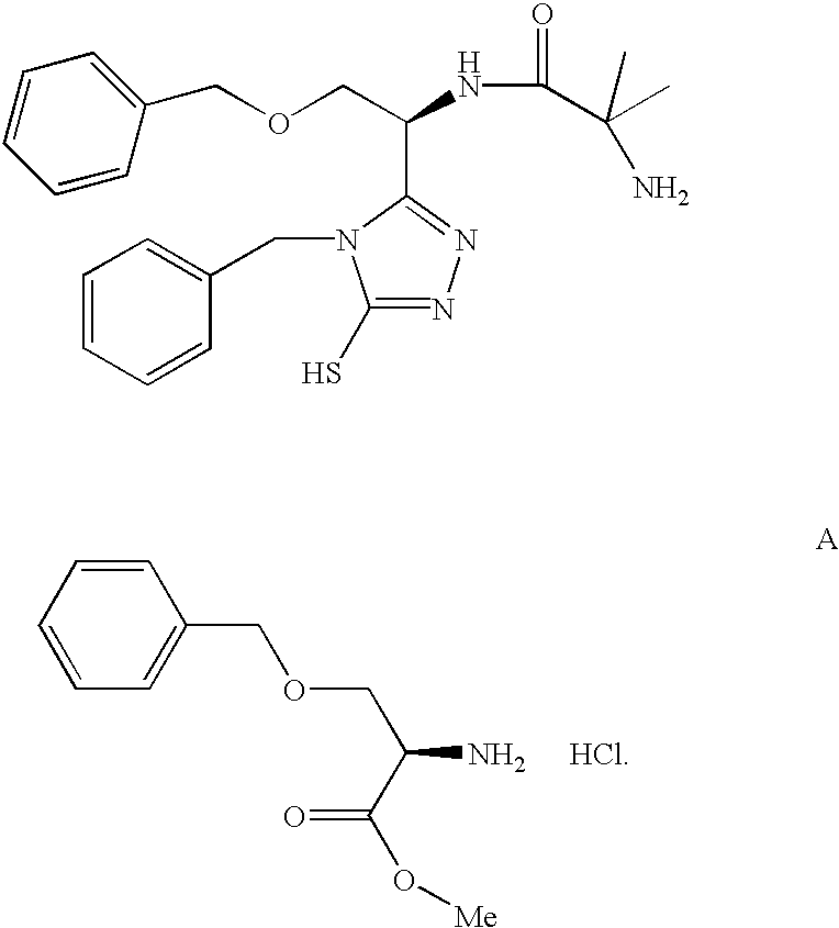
C1=CC=CC=C1COCC(N)C(O[Me])=O.C1=CC(COCC(NC(=O)C(C)(N)C)C2=NN=C(S)N2CC2=CC=CC=C2)=CC=C1
